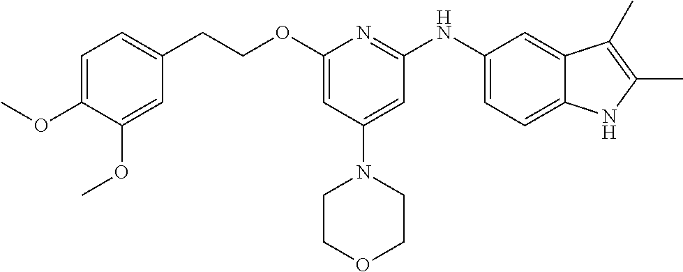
O(C1=CC(N2CCOCC2)=CC(NC2=CC=C3C(=C2)C(C)=C(C)N3)=N1)CCC1=CC=C(OC)C(OC)=C1
